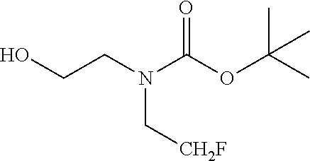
OCCN(C(OC(C)(C)C)=O)C[CH2F]
